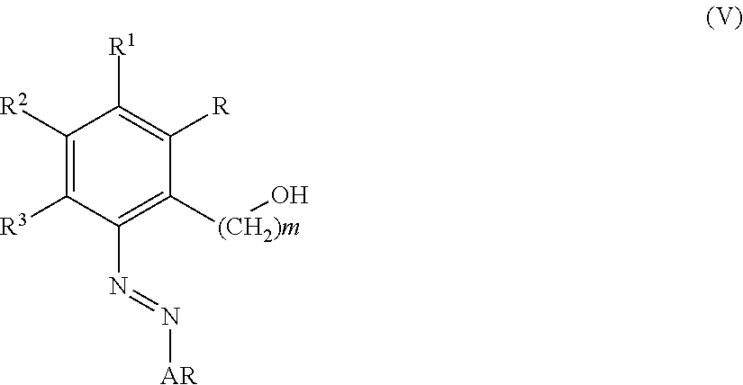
C1([R2])=C([R3])C(N=N[AR])=C([(CH2)m]O)C([R])=C1[R1]
